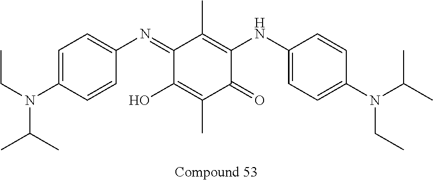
C1(=NC2=CC=C(N(CC)C(C)C)C=C2)C(O)=C(C)C(=O)C(NC2=CC=C(N(CC)C(C)C)C=C2)=C1C
